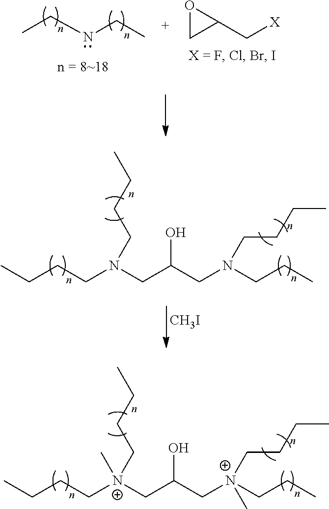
CCNCC.O1CC1C[X].C(CCN(CC(CN(CCC)CCCC)O)CCCC)C.[CH3I].C(CC[N+](CC(C[N+](CCC)(CCCC)C)O)(CCCC)C)C
